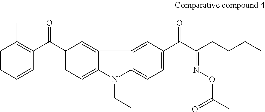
C1=CC=CC(C(C2=CC=C3C(=C2)C2=CC(C(=O)C(CCCC)=NOC(C)=O)=CC=C2N3CC)=O)=C1C
